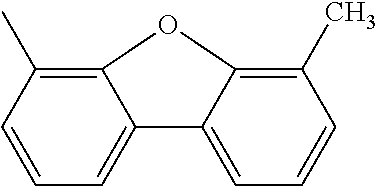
C1=CC=C2C(=C1C)OC1=C(C)C=CC=C21
